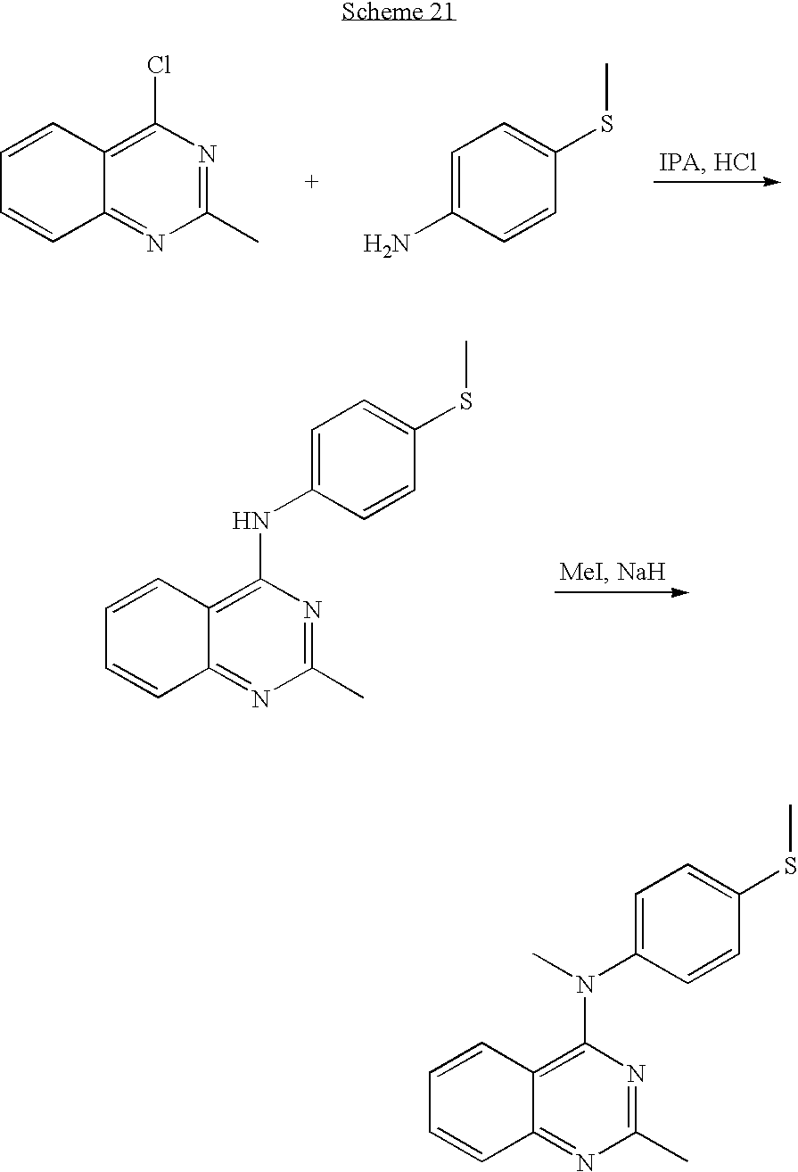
C1=CC2=C(Cl)N=C(C)N=C2C=C1.NC1=CC=C(SC)C=C1.C1=CC2=C(NC3=CC=C(SC)C=C3)N=C(C)N=C2C=C1.C1=CC2=C(N(C3=CC=C(SC)C=C3)C)N=C(C)N=C2C=C1
